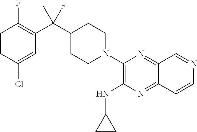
C1=CC(Cl)=CC(C(C2CCN(C3=C(NC4CC4)N=C4C(=N3)C=NC=C4)CC2)(C)F)=C1F
